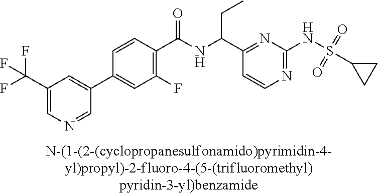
C1(C(NC(C2=NC(NS(C3CC3)(=O)=O)=NC=C2)CC)=O)=C(F)C=C(C2=CC(C(F)(F)F)=CN=C2)C=C1
